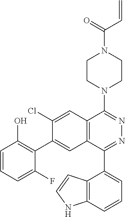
C(N1CCN(C2=NN=C(C3=CC=CC4=C3C=CN4)C3=C2C=C(Cl)C(C2=C(O)C=CC=C2F)=C3)CC1)(C=C)=O
